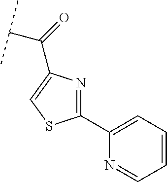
C1(C2=CC=CC=N2)=NC(C(=O)C(C)C)=CS1
